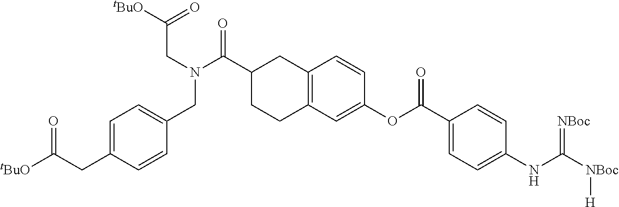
C1=CC(CC([tBuO])=O)=CC=C1CN(CC([tBuO])=O)C(=O)C1CCC2=C(C1)C=CC(OC(C1=CC=C(NC([NBoc][H])=[NBoc])C=C1)=O)=C2
